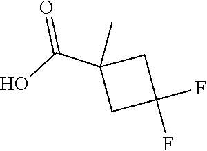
C1(C(O)=O)(C)CC(F)(F)C1
